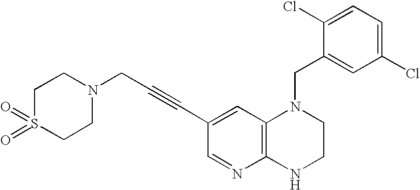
C1(Cl)=CC=C(Cl)C(CN2C3=C(NCC2)N=CC(C#CCN2CCS(=O)(=O)CC2)=C3)=C1
